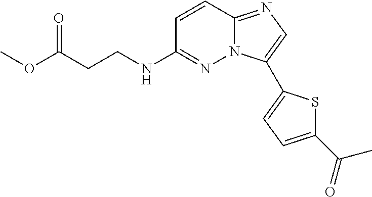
C1=CC2=NC=C(C3=CC=C(C(=O)C)S3)N2N=C1NCCC(OC)=O
